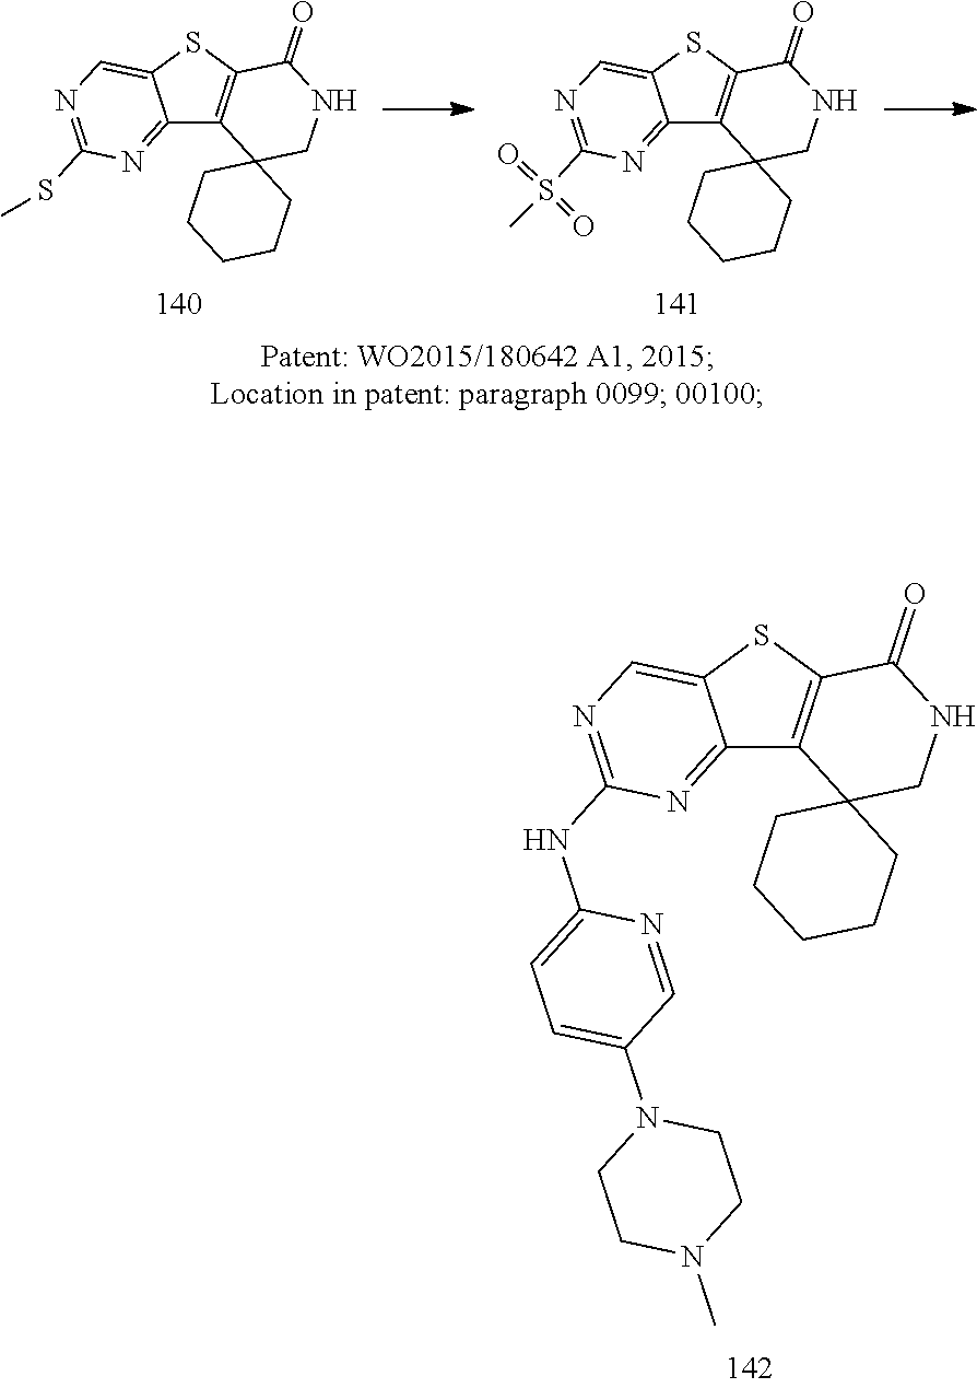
C12=NC(SC)=NC=C1SC1=C2C2(CNC1=O)CCCCC2.C12=NC(S(C)(=O)=O)=NC=C1SC1=C2C2(CNC1=O)CCCCC2.C12=NC(NC3=CC=C(N4CCN(C)CC4)C=N3)=NC=C1SC1=C2C2(CNC1=O)CCCCC2
